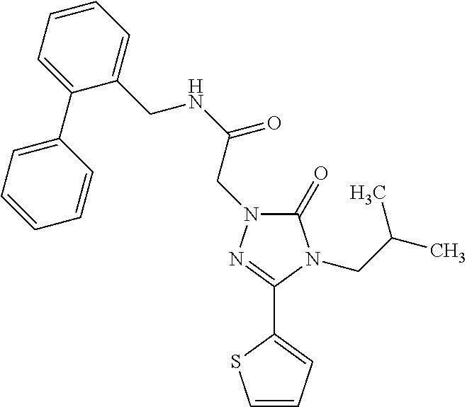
C1(=O)N(CC(NCC2=CC=CC=C2C2=CC=CC=C2)=O)N=C(C2=CC=CS2)N1CC(C)C
